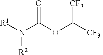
[R1]N(C(=O)OC([CF3])[CF3])[R2]
